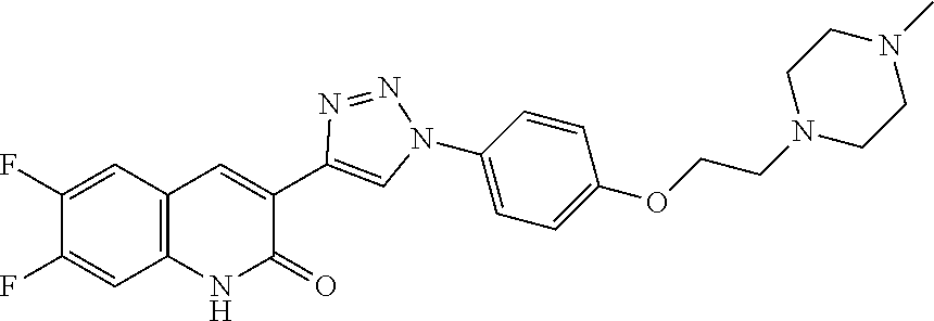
C12=C(C=C(F)C(F)=C1)C=C(C1=CN(C3=CC=C(OCCN4CCN(C)CC4)C=C3)N=N1)C(=O)N2
